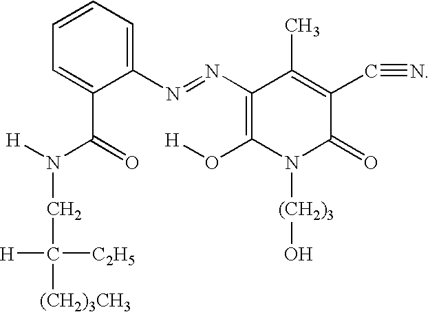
N(C(=O)C1=CC=CC=C1N=NC1=C(O[H])N([(CH2)3]O)C(=O)C(C#N)=C1C)([H])CC([(CH2)3CH3])([C2H5])[H]
